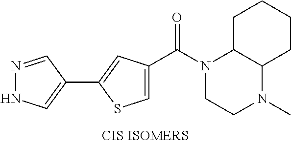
C1=C(C(N2CCN(C)C3C2CCCC3)=O)C=C(C2=CNN=C2)S1
